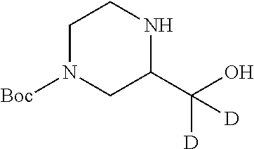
C1CN([Boc])CC(C(O)([D])[D])N1
